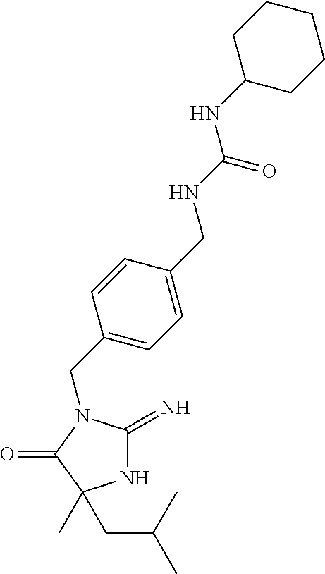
N1C(=N)N(CC2=CC=C(CNC(=O)NC3CCCCC3)C=C2)C(=O)C1(C)CC(C)C
